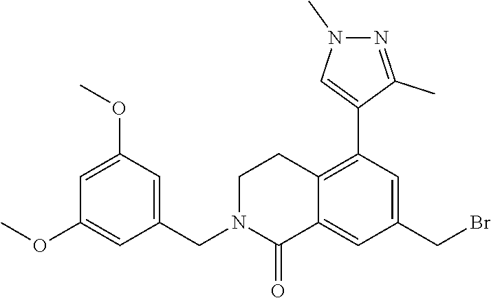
C1=C(OC)C=C(CN2C(=O)C3=CC(CBr)=CC(C4=CN(C)N=C4C)=C3CC2)C=C1OC
